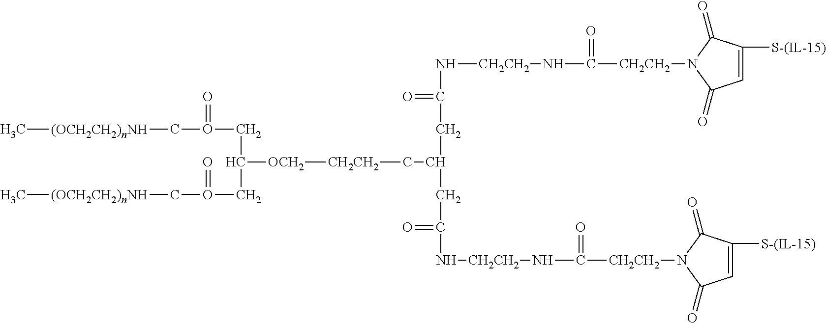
C([CH2CH2]N1C(=O)C=C([S-(IL-15)])C1=O)(=O)N[CH2CH2]NC(CC(CC(=O)N[CH2CH2]NC([CH2CH2]N1C(=O)C=C([S-(IL-15)])C1=O)=O)C[CH2CH2][OCH2]C(CO(=O)C[(OCH2CH2)nNH]C)CO(=O)C[(OCH2CH2)nNH]C)=O
